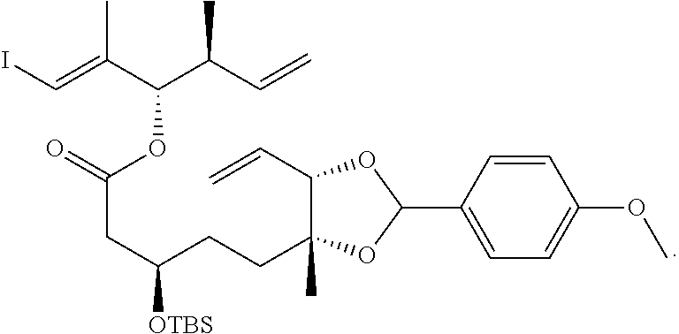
C(=C(C(OC(=O)CC(CCC1(C)C(C=C)OC(C2=CC=C(OC)C=C2)O1)[OTBS])C(C=C)C)C)I
